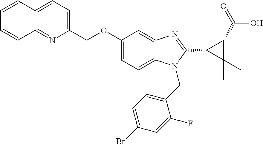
C1=CC2=CC=C(COC3=CC=C4C(=C3)N=C(C3C(C)(C)C3C(O)=O)N4CC3=CC=C(Br)C=C3F)N=C2C=C1
